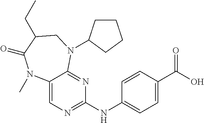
C12=CN=C(NC3=CC=C(C(O)=O)C=C3)N=C1N(C1CCCC1)CC(CC)C(=O)N2C
